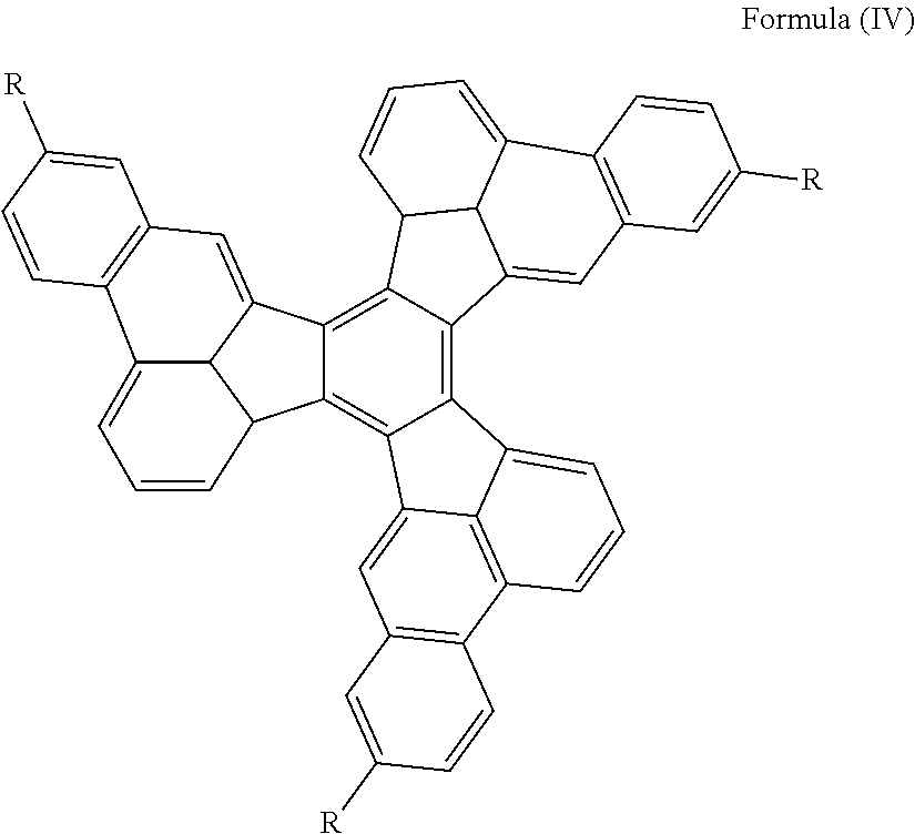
C12=C3C(=C4C(=C1C1=CC5=C(C6=C1C2=CC=C6)C=CC([R])=C5)C1C2C4=CC4=C(C2=CC=C1)C=CC([R])=C4)C1C2C3=CC3=C(C2=CC=C1)C=CC([R])=C3
